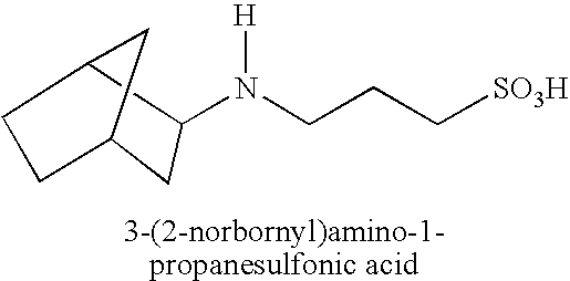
N(CCC[SO3H])([H])C1CC2CCC1C2
